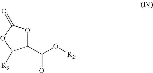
C1(C(O[R2])=O)OC(=O)OC1[R3]
